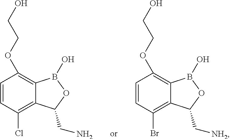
C1=CC(Cl)=C2C(=C1OCCO)B(O)OC2CN.C1=CC(Br)=C2C(=C1OCCO)B(O)OC2C[NH2]
